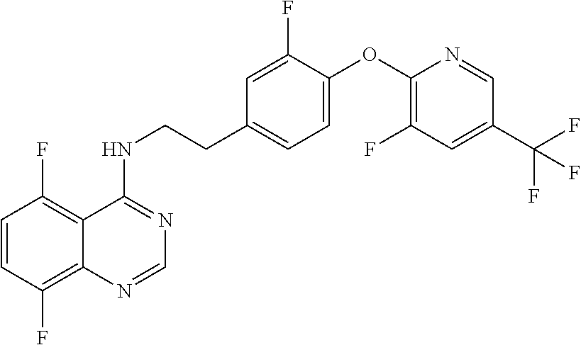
C1=CC(F)=C2C(=C1F)C(NCCC1=CC=C(OC3=C(F)C=C(C(F)(F)F)C=N3)C(F)=C1)=NC=N2
